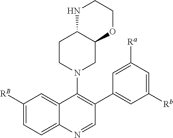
C1([RB])=CC=C2C(=C1)C(N1CC3C(CC1)NCCO3)=C(C1=CC([Rb])=CC([Ra])=C1)C=N2
